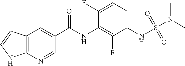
C12=C(N=CC(C(NC3=C(F)C(NS(=O)(=O)N(C)C)=CC=C3F)=O)=C1)NC=C2
